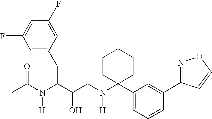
C1(F)=CC(F)=CC(CC(C(CN(C2(C3=CC=CC(C4=NOC=C4)=C3)CCCCC2)[H])O)N(C(C)=O)[H])=C1
